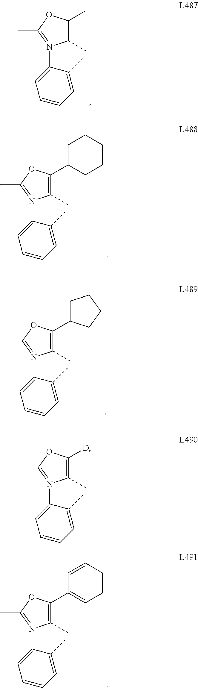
C1(C)=C(C)OC(C)=N1C1=CC=CC=C1C.C1(C)=C(C2CCCCC2)OC(C)=N1C1=CC=CC=C1C.C1(C)=C(C2CCCC2)OC(C)=N1C1=CC=CC=C1C.C1(C)=C(C2=CC=CC=C2)OC(C)=N1C1=CC=CC=C1C.C1(C)=C([D])OC(C)=N1C1=CC=CC=C1C
